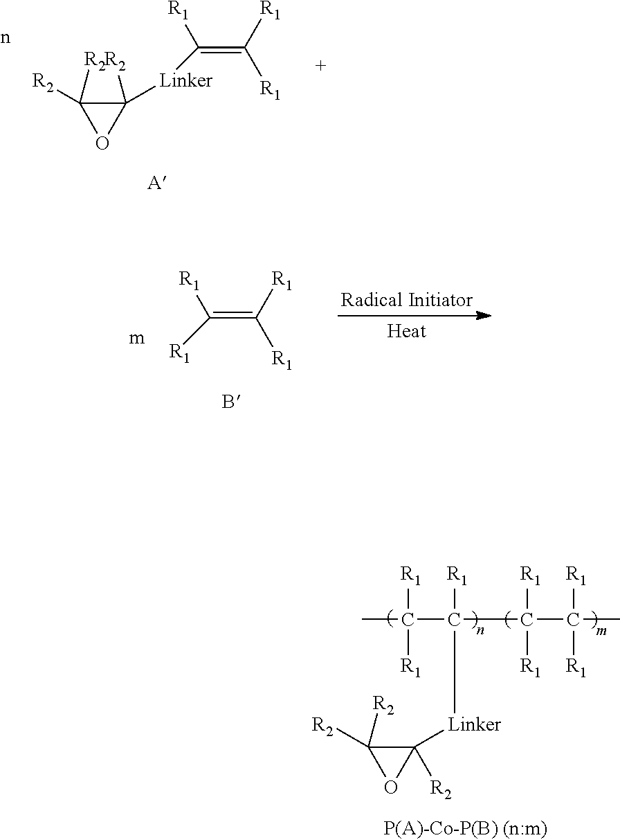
C1([Linker]C(=C([R1])[R1])[R1])([R2])C([R2])([R2])O1.CC([R1])([R1])C([Linker]C1([R2])C([R2])([R2])O1)([R1])C([R1])([R1])C([R1])([R1])C.[R1]C(=C([R1])[R1])[R1]
